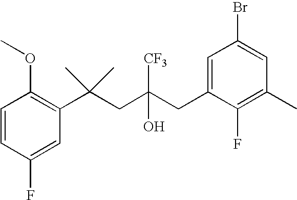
C1(F)=CC(C(CC(CC2=CC(Br)=CC(C)=C2F)(O)[CF3])(C)C)=C(OC)C=C1
